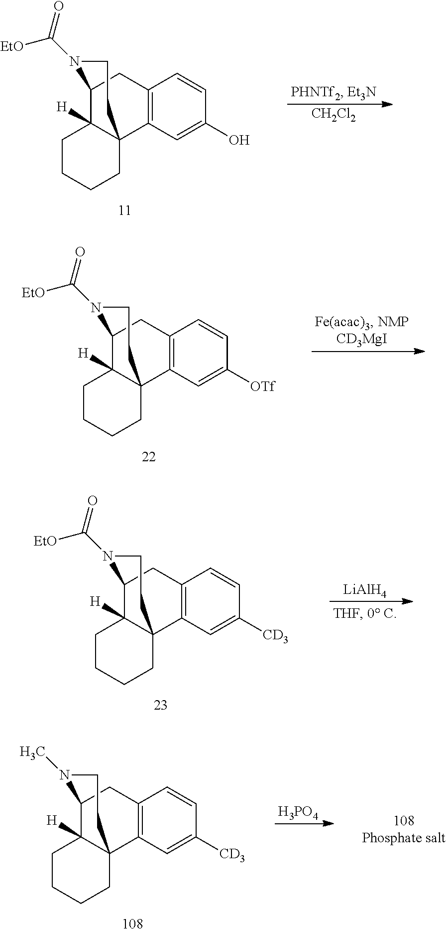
C1CCCC23C1([H])C(CC1=C2C=C(O)C=C1)N(C(=O)[EtO])CC3.[CH2Cl2].C1CCCC23C1([H])C(CC1=C2C=C([OTf])C=C1)N(C(=O)[EtO])CC3.C1CCCC23C1([H])C(CC1=C2C=C([CD3])C=C1)N(C(=O)[EtO])CC3.[LiAlH4].[H3PO4].C1CCCC23C1([H])C(CC1=C2C=C([CD3])C=C1)N(C)CC3
